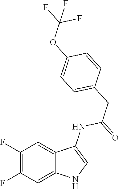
C1(F)=C(F)C=C2C(=C1)C(NC(=O)CC1=CC=C(OC(F)(F)F)C=C1)=CN2
